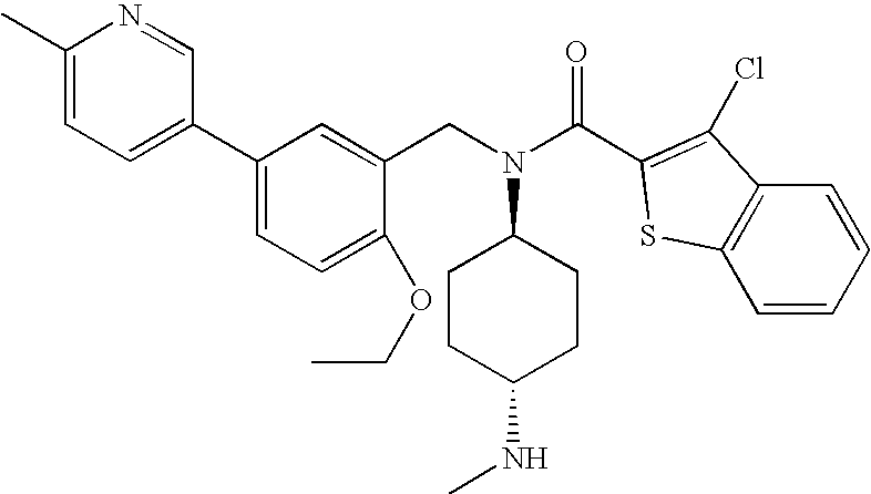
C1(C)=CC=C(C2=CC=C(OCC)C(CN(C3CCC(NC)CC3)C(C3=C(Cl)C4=C(S3)C=CC=C4)=O)=C2)C=N1
